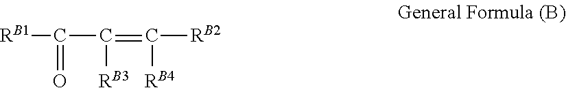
[RB1]C(C(=C([RB2])[RB4])[RB3])=O
